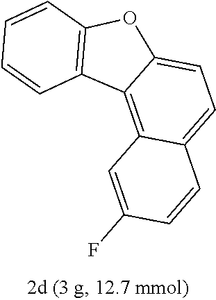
C12=C(C3=C4C(=CC=C3O1)C=CC(F)=C4)C=CC=C2
